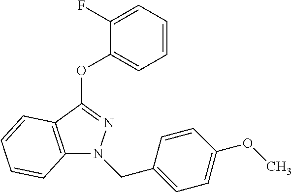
C1(F)=CC=CC=C1OC1=NN(CC2=CC=C(OC)C=C2)C2=C1C=CC=C2
